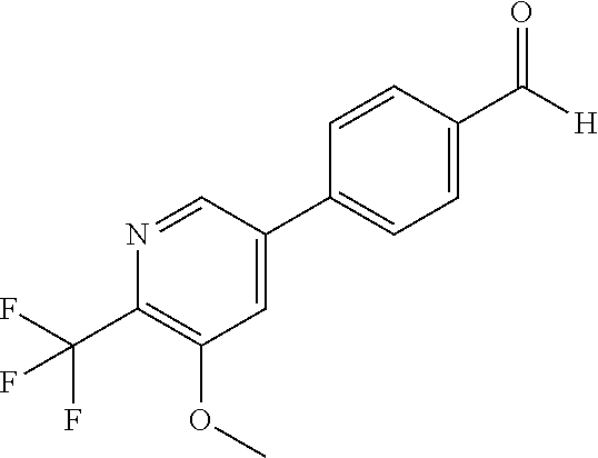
C1=C(C2=CC=C(C(=O)[H])C=C2)C=NC(C(F)(F)F)=C1OC
